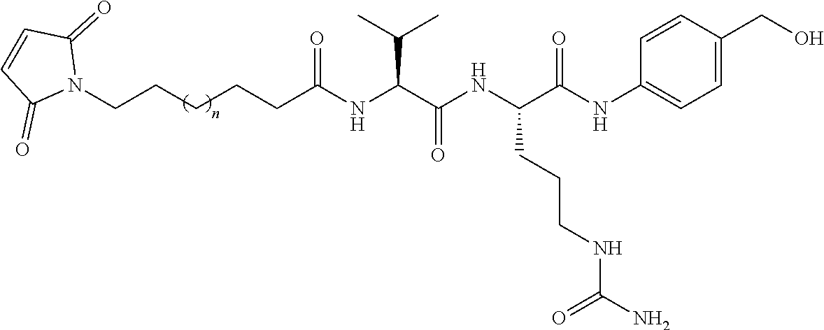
N1(CCCCCC(NC(C(NC(C(NC2=CC=C(CO)C=C2)=O)CCCNC(N)=O)=O)C(C)C)=O)C(=O)C=CC1=O
